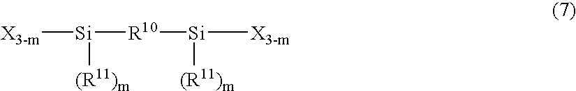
[X3-m][Si]([R10][Si]([X3-m])[(R11)m])[(R11)m]
